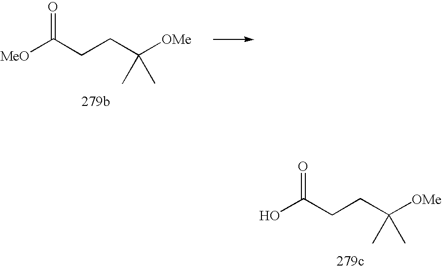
OC(CCC([OMe])(C)C)=O.[MeO]C(CCC([OMe])(C)C)=O
